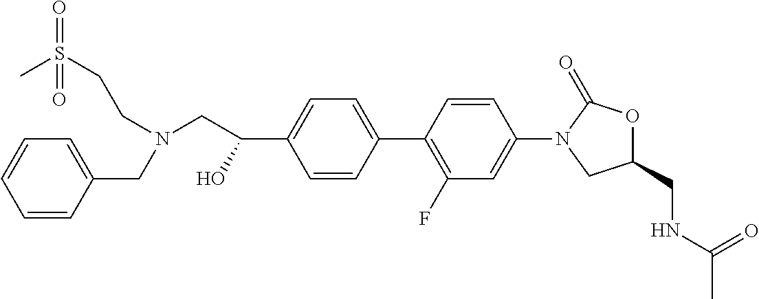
C1=CC(C2=C(F)C=C(N3CC(CNC(C)=O)OC3=O)C=C2)=CC=C1C(CN(CCS(C)(=O)=O)CC1=CC=CC=C1)O
